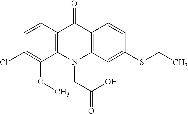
C12=C(N(CC(=O)O)C3=C(C1=O)C=CC(SCC)=C3)C(OC)=C(Cl)C=C2
